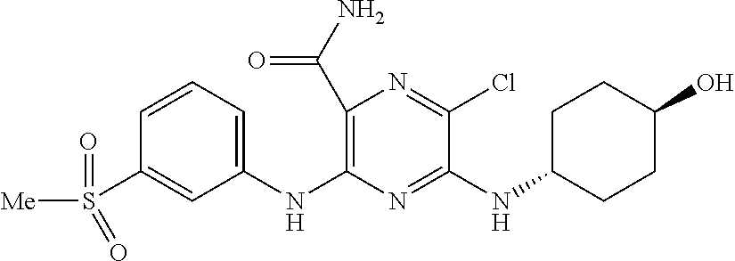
N(C1=NC(NC2=CC=CC(S(=O)(=O)[Me])=C2)=C(C(N)=O)N=C1Cl)C1CCC(O)CC1
